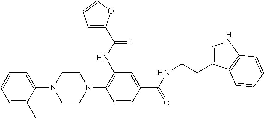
C1CN(C2=CC=CC=C2C)CCN1C1=C(NC(=O)C2=CC=CO2)C=C(C(NCCC2=CNC3=C2C=CC=C3)=O)C=C1
